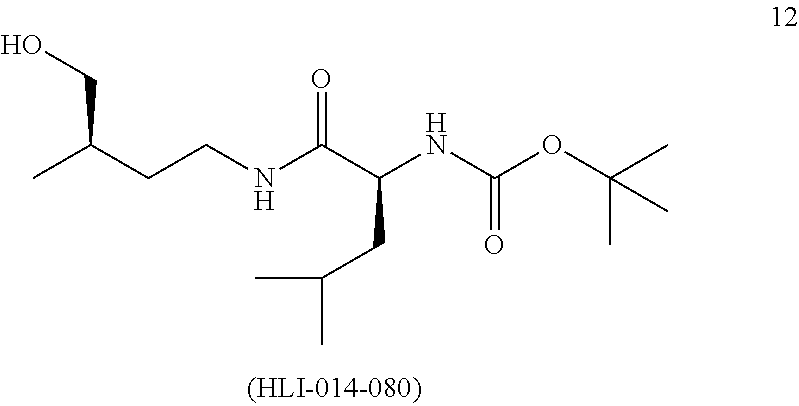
CC(CCNC(C(NC(OC(C)(C)C)=O)CC(C)C)=O)CO
